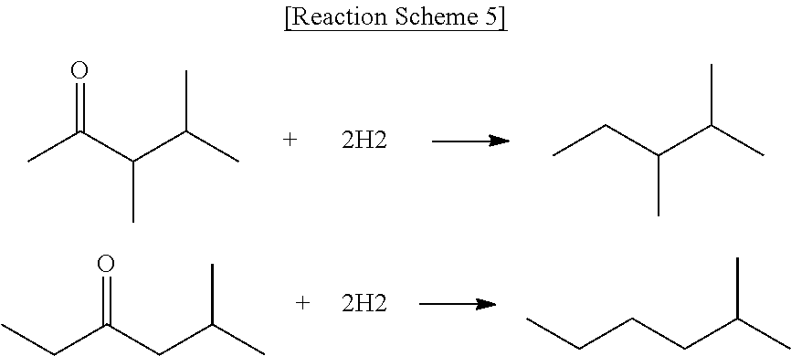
CC(C(C(C)C)C)=O.CCC(C(C)C)C.[2H2].C(C(CC(C)C)=O)C.C(CCC(C)C)C.[2H2]
